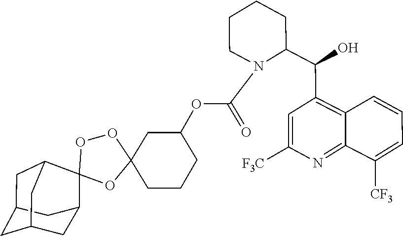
O1C2(CCCC(OC(N3C(C(C4=C5C=CC=C([CF3])C5=NC([F3C])=C4)O)CCCC3)=O)C2)OOC12C1CC3CC(CC2C3)C1
